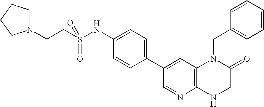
C1(NS(CCN2CCCC2)(=O)=O)=CC=C(C2=CC3=C(N=C2)NCC(=O)N3CC2=CC=CC=C2)C=C1
